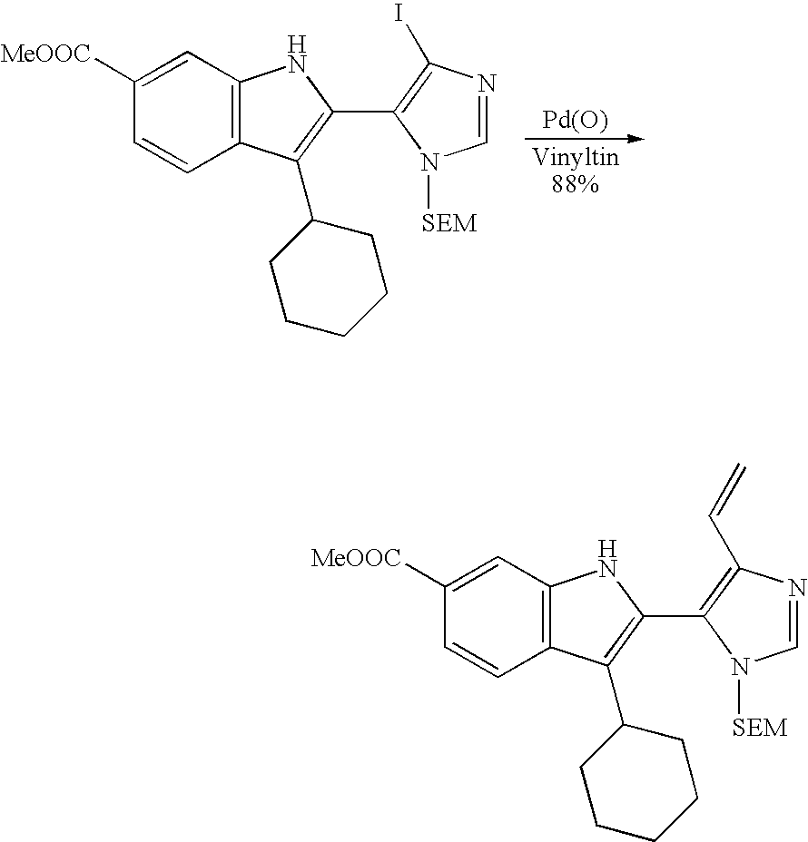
[Pd(O)].C1=NC(I)=C(C2=C(C3CCCCC3)C3=C(N2)C=C([MeOOC])C=C3)N1[SEM].C1=NC(C=C)=C(C2=C(C3CCCCC3)C3=C(N2)C=C([MeOOC])C=C3)N1[SEM]
